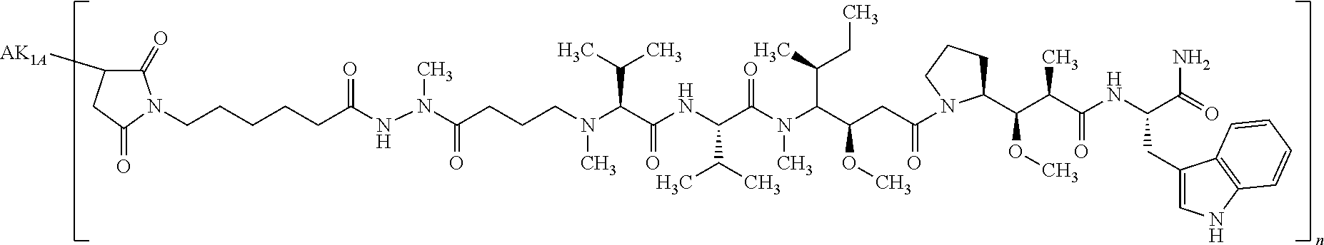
N(C(C(NC(C(C)C)C(N(C)C(C(C)CC)C(CC(=O)N1C(C(C(C(=O)NC(CC2=CNC3=C2C=CC=C3)C(N)=O)C)OC)CCC1)OC)=O)=O)C(C)C)(CCCC(N(NC(CCCCCN1C(=O)C([AK1A])CC1=O)=O)C)=O)C
